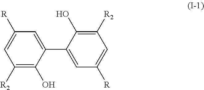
C1(C2=CC([R])=CC([R2])=C2O)=CC([R])=CC([R2])=C1O
